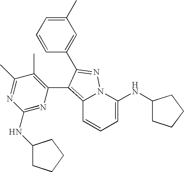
C1=C(NC2CCCC2)N2C(=C(C3=C(C)C(C)=NC(NC4CCCC4)=N3)C(C3=CC(C)=CC=C3)=N2)C=C1
